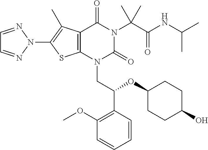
C12=C(N(CC(C3=C(OC)C=CC=C3)OC3CCC(O)CC3)C(=O)N(C(C(NC(C)C)=O)(C)C)C1=O)SC(N1N=CC=N1)=C2C
